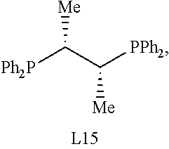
[Ph2P]C(C([PPh2])[Me])[Me]
